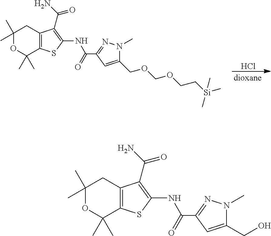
Cl.C12=C(SC(NC(C3=NN(C)C(COCOCC[Si](C)(C)C)=C3)=O)=C1C(N)=O)C(C)(C)OC(C)(C)C2.C12=C(SC(NC(C3=NN(C)C(CO)=C3)=O)=C1C(N)=O)C(C)(C)OC(C)(C)C2
